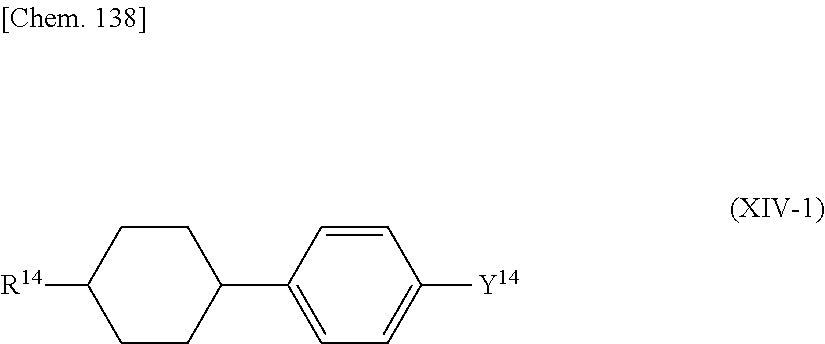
C1CC(C2=CC=C([Y14])C=C2)CCC1[R14]
